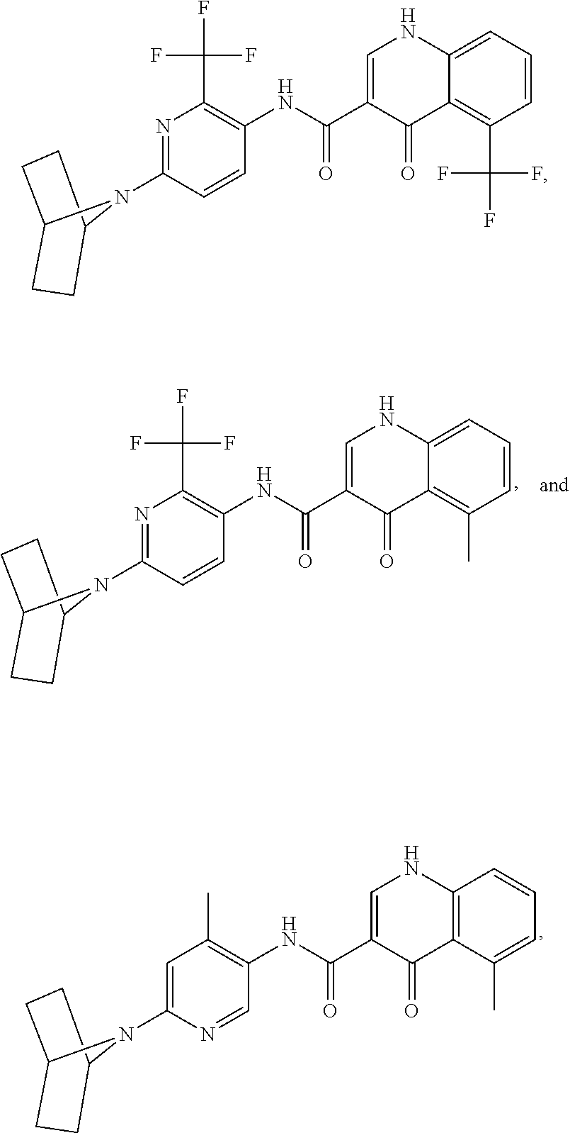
C1=CC=C2C(=C1C(F)(F)F)C(=O)C(C(NC1=C(C(F)(F)F)N=C(N3C4CCC3CC4)C=C1)=O)=CN2.C1=C(C)C2=C(C=C1)NC=C(C(NC1=C(C)C=C(N3C4CCC3CC4)N=C1)=O)C2=O.C1=CC=C2C(=C1C)C(=O)C(C(NC1=C(C(F)(F)F)N=C(N3C4CCC3CC4)C=C1)=O)=CN2
